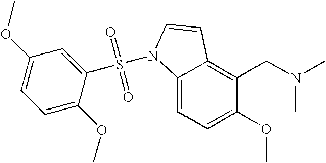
C1(OC)=CC=C2C(=C1CN(C)C)C=CN2S(=O)(=O)C1=CC(OC)=CC=C1OC
